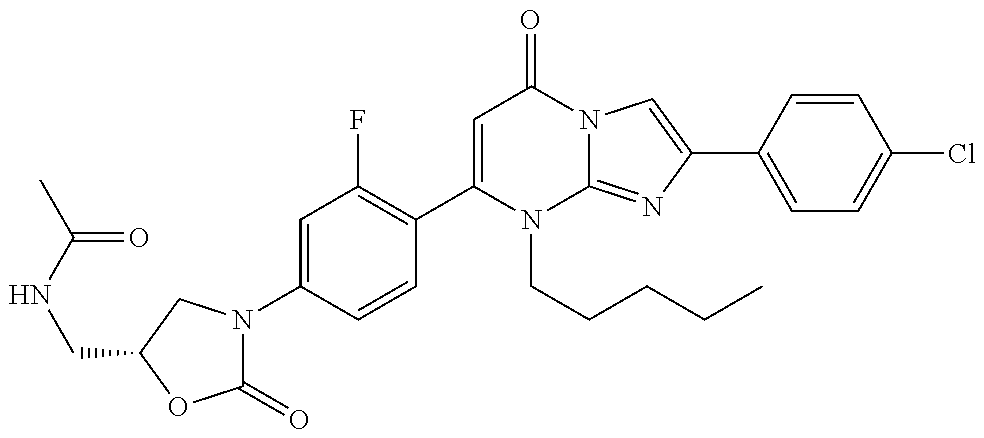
C1(N2C(=O)OC(CNC(C)=O)C2)=CC(F)=C(C2=CC(=O)N3C(=NC(C4=CC=C(Cl)C=C4)=C3)N2CCCCC)C=C1
